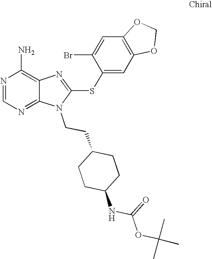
N1=CN=C2C(=C1N)N=C(SC1=CC3=C(C=C1Br)OCO3)N2CCC1CCC(NC(=O)OC(C)(C)C)CC1
